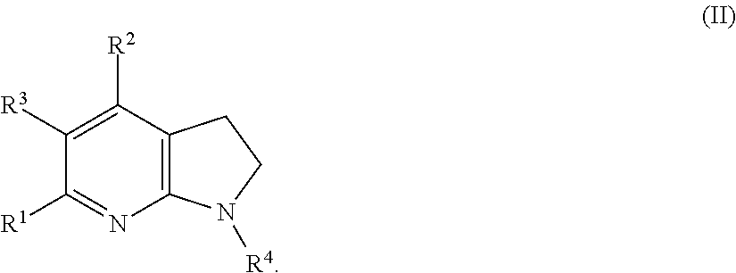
C12=C(C([R2])=C([R3])C([R1])=N1)CCN2[R4]
